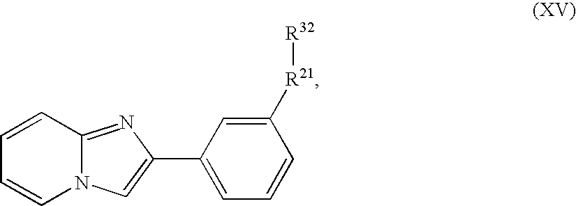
C1=CC=CN2C1=NC(C1=CC=CC([R21][R32])=C1)=C2
